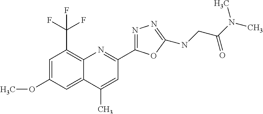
C1(C)=CC(C2=NN=C(NCC(N(C)C)=O)O2)=NC2=C(C(F)(F)F)C=C(OC)C=C12
